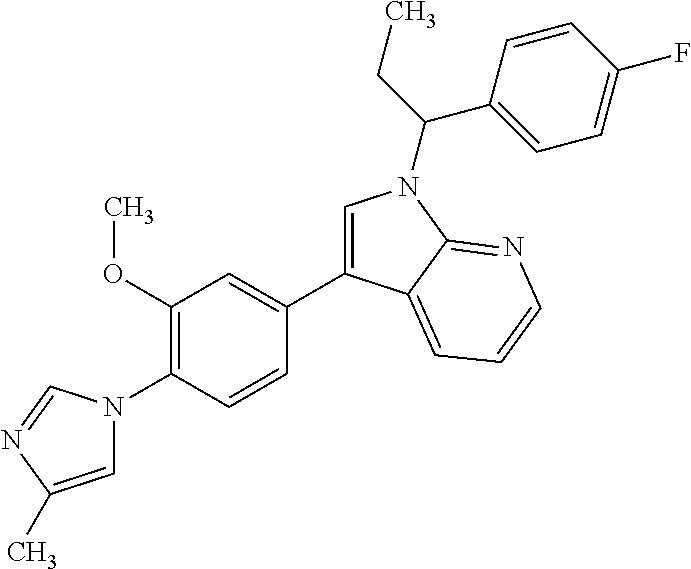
C1(C2=CN(C(C3=CC=C(F)C=C3)CC)C3=NC=CC=C23)=CC(OC)=C(N2C=C(C)N=C2)C=C1
